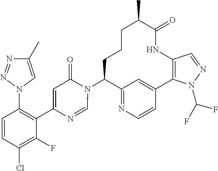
C12=NC=CC(=C1)C1=C(NC(=O)C(C)CCCC2N2C(=O)C=C(C3=C(N4C=C(C)N=N4)C=CC(Cl)=C3F)N=C2)C=NN1C(F)F
